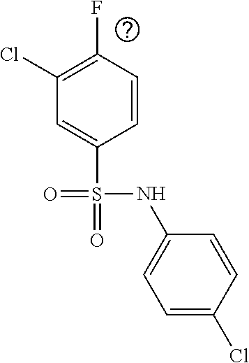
C1=C(S(=O)(NC2=CC=C(Cl)C=C2)=O)C=CC(F)=C1Cl
